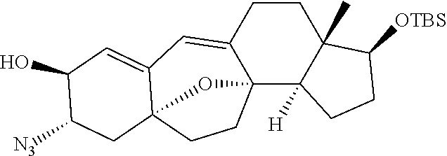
C1CC2=CC3=CC(O)C([N3])CC34CCC2(C2([H])C1(C)C([OTBS])CC2)O4
